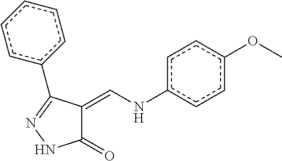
C1(=O)C(=CNc2ccc(OC)cc2)C(c2ccccc2)=NN1
